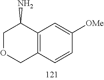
C1OCC2=C(C1N)C=C([OMe])C=C2
